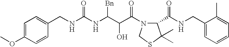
C1(CNC(NC(C(C(=O)N2C(C(NCC3=CC=CC=C3C)=O)C(C)(C)SC2)O)[Bn])=O)=CC=C(OC)C=C1
